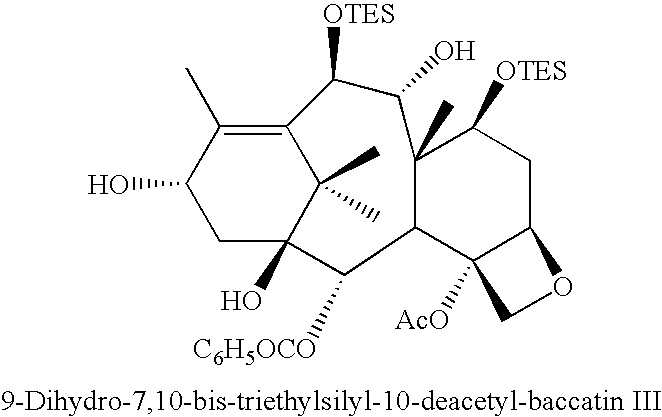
C12=C(C)C(O)CC(O)(C1(C)C)C([C6H5OCO])C1C3([AcO])C(CC([OTES])C1(C)C(O)C2[OTES])OC3
